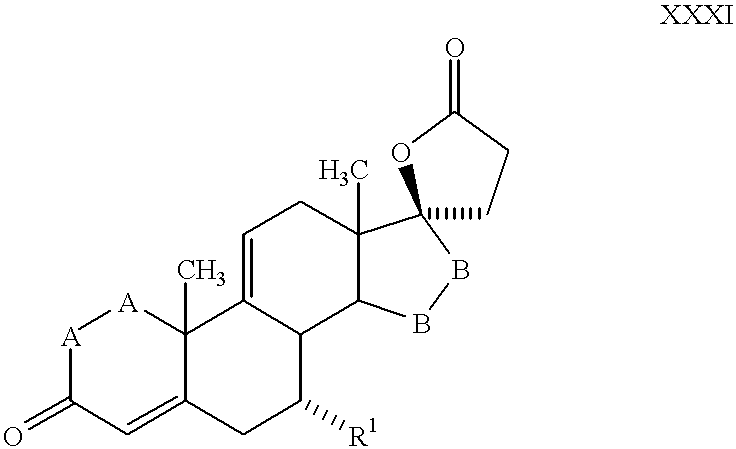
[A]1[A]C2(C)C3=CCC4(C)C(C3C([R1])CC2=CC1=O)BBC41CCC(=O)O1
